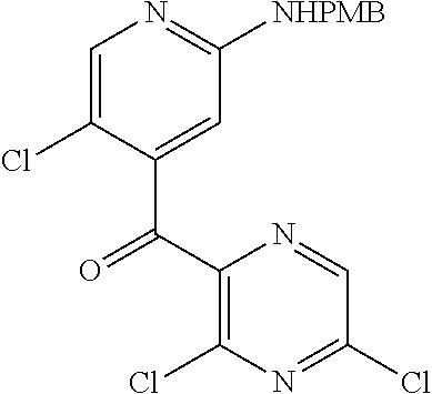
C1=C(Cl)C(C(C2=C(Cl)N=C(Cl)C=N2)=O)=CC([NHPMB])=N1
